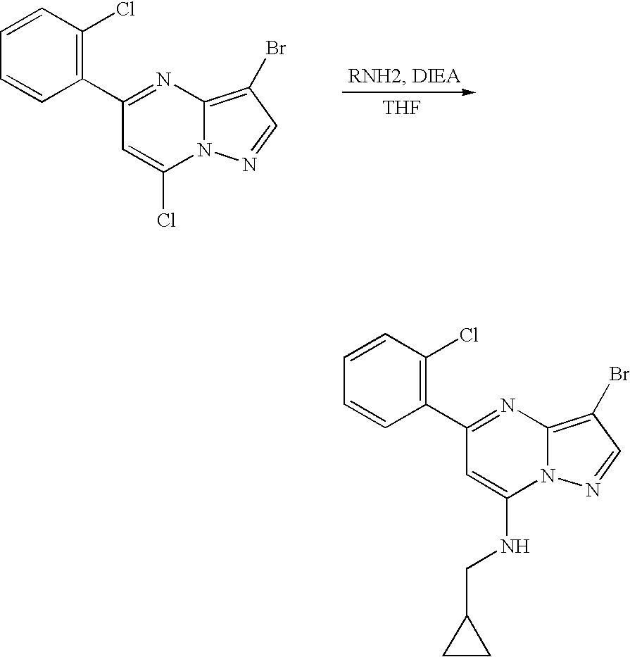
C1=CC(Cl)=C(C2=NC3=C(Br)C=NN3C(Cl)=C2)C=C1.[THF].C1=CC(Cl)=C(C2=NC3=C(Br)C=NN3C(NCC3CC3)=C2)C=C1
